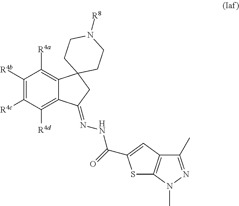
C1([R4b])=C([R4c])C([R4d])=C2C(=C1[R4a])C1(CC2=NNC(=O)C2=CC3=C(S2)N(C)N=C3C)CCN([R8])CC1
